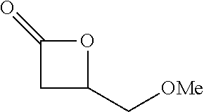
O1C(=O)CC1C[OMe]
